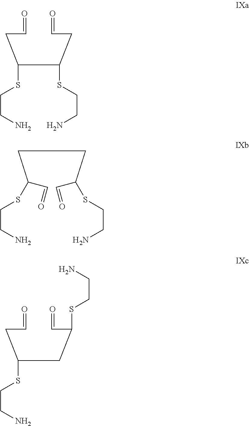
O=CCC(C(CC=O)SCCN)SCCN.C(CC(C=O)SCCN)C(C=O)SCCN.O=CCC(CC(C=O)SCCN)SCCN
